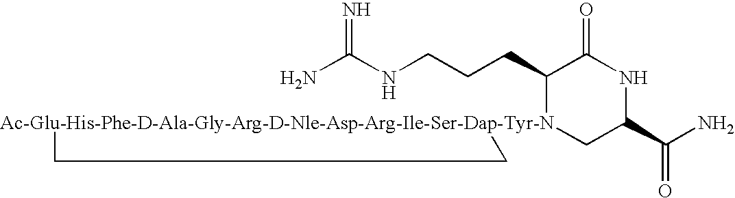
NC(NCCCC1[Ac-Glu-His-Phe-D-Ala-Gly-Arg-D-Nle-Asp-Arg-Ile-Ser-Dap-Tyr-N]2(CC(C(N)=O)NC1=O)CC2)=N
